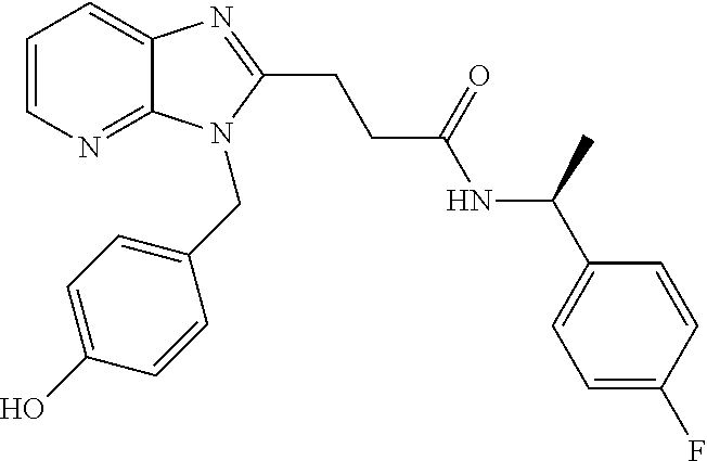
C1=CN=C2C(=C1)N=C(CCC(NC(C1=CC=C(F)C=C1)C)=O)N2CC1=CC=C(O)C=C1
